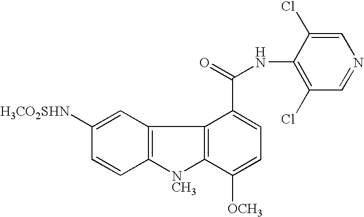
C12=C(C=C([H3CO2SHN])C=C1)C1=C([NCH3]2)C([OCH3])=CC=C1C(=O)NC1=C(Cl)C=NC=C1Cl
